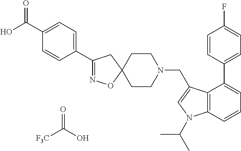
[F3C]C(O)=O.C1(C(O)=O)=CC=C(C2=NOC3(C2)CCN(CC2=CN(C(C)C)C4=C2C(C2=CC=C(F)C=C2)=CC=C4)CC3)C=C1
